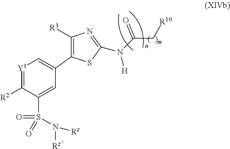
C1([R3])=C(C2=C[Y3]=C([R2])C(S(=O)(=O)N([Rz])[Rz])=C2)SC(N(C(C[R10])=O)[H])=N1
